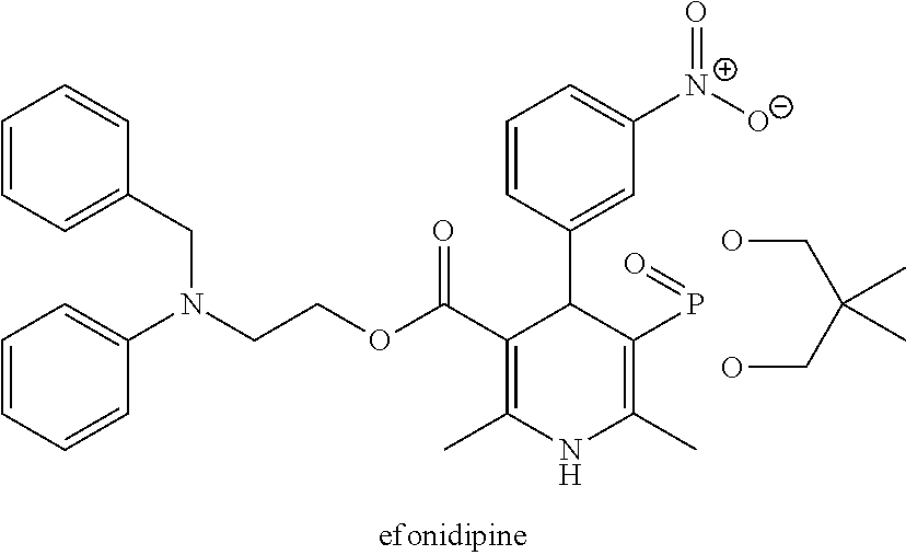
C1=CC=C(CN(C2=CC=CC=C2)CCOC(=O)C2=C(C)NC(C)=C(P=O)C2C2=CC([N+](=O)[O-])=CC=C2)C=C1.OCC(CO)(C)C
